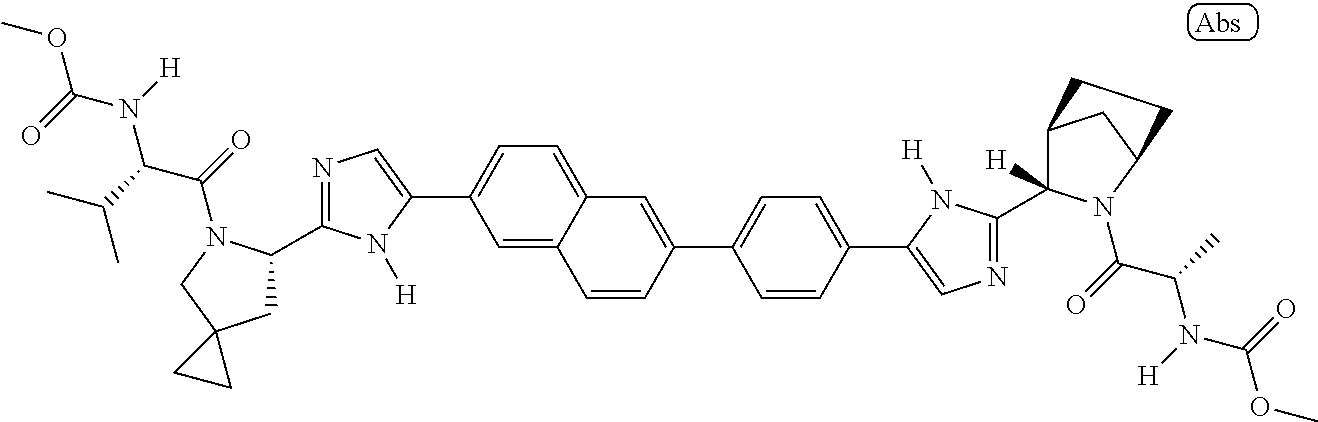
C1=C2C(=CC=C1C1=CN=C(C3CC4(CN3C(C(N(C(OC)=O)[H])C(C)C)=O)CC4)N1[H])C=C(C1=CC=C(C3=CN=C(C4([H])C5CC(N4C(C(N(C(OC)=O)[H])C)=O)CC5)N3[H])C=C1)C=C2
